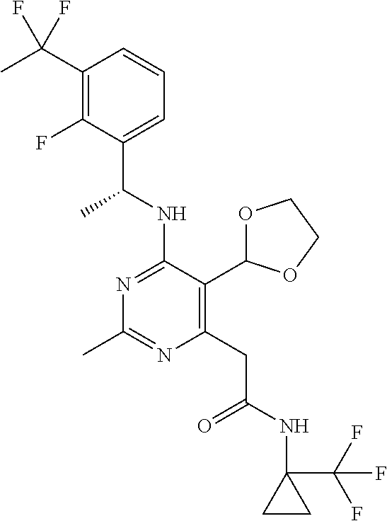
N1=C(NC(C)C2=CC=CC(C(C)(F)F)=C2F)C(C2OCCO2)=C(CC(=O)NC2(C(F)(F)F)CC2)N=C1C
